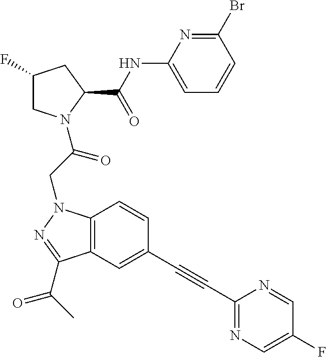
C1(NC(C2CC(F)CN2C(CN2C3=C(C(C(C)=O)=N2)C=C(C#CC2=NC=C(F)C=N2)C=C3)=O)=O)=CC=CC(Br)=N1
